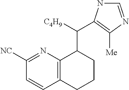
C1([NC])=NC2=C(C=C1)CCCC2C([C4H9])C1=C([Me])N=CN1
